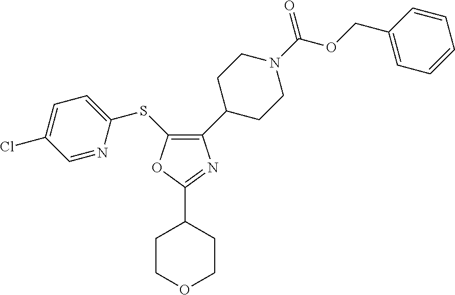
C1(C2CCN(C(OCC3=CC=CC=C3)=O)CC2)=C(SC2=CC=C(Cl)C=N2)OC(C2CCOCC2)=N1
